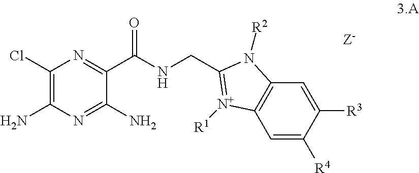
C1(Cl)=C(N)N=C(N)C(C(NCC2=[N+]([R1])C3=C(C=C([R3])C([R4])=C3)N2[R2])=O)=N1
